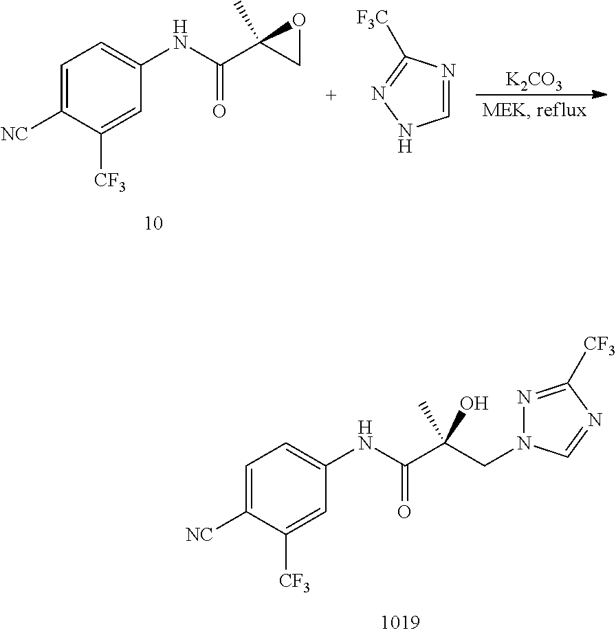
C1=NC([F3C])=NN1.[K2CO3].C1=C([NC])C([CF3])=CC(NC(=O)C2(C)CO2)=C1.C1=C([NC])C([CF3])=CC(NC(=O)C(CN2N=C([CF3])N=C2)(C)O)=C1
